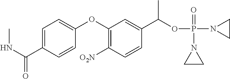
C1(OC2=CC=C(C(NC)=O)C=C2)=C([O2N])C=CC(C(OP(N2CC2)(=O)N2CC2)C)=C1
